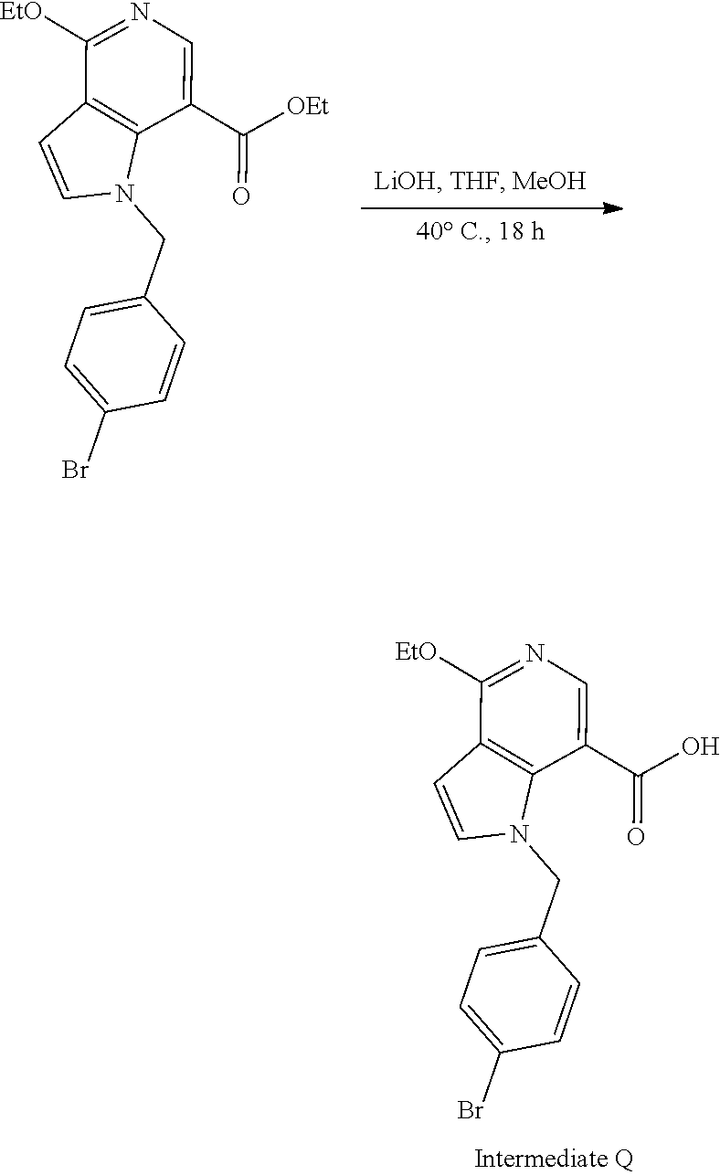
C1=C(Br)C=CC(CN2C3=C(C=C2)C([EtO])=NC=C3C(=O)[OEt])=C1.C1=C(Br)C=CC(CN2C3=C(C=C2)C([EtO])=NC=C3C(=O)O)=C1
